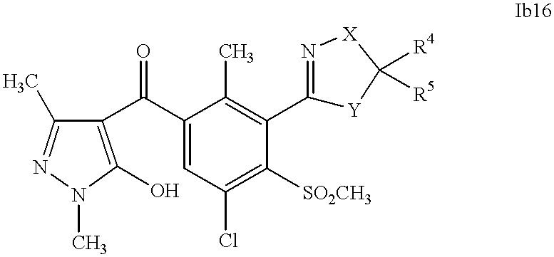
C1(C(C2=C(O)N(C)N=C2C)=O)=CC(Cl)=C([SO2CH3])C(C2=N[X]C([R4])([R5])[Y]2)=C1C
